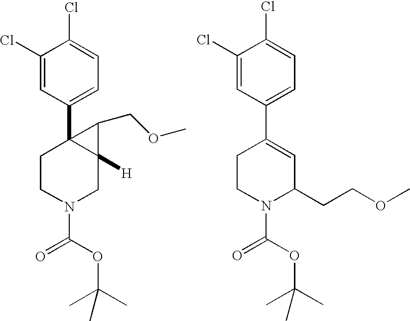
C1CN(C(OC(C)(C)C)=O)CC2([H])C1(C1=CC=C(Cl)C(Cl)=C1)C2COC.C1CN(C(OC(C)(C)C)=O)C(CCOC)C=C1C1=CC=C(Cl)C(Cl)=C1
